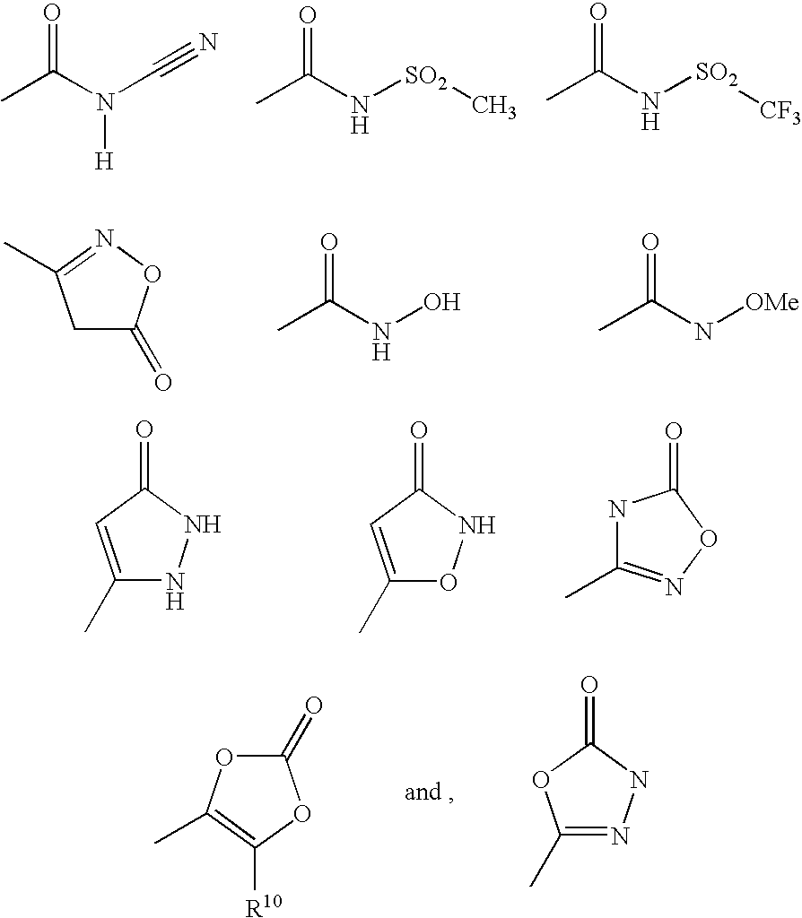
CC(N(C#N)[H])=O.CC(N[SO2]C)=O.CC(N[SO2][CF3])=O.C1C(=O)ON=C1C.CC(NO)=O.CC(N[OMe])=O.C1(C)=CC(=O)NN1.C1(C)=CC(=O)NO1.N1C(C)=NOC1=O.C1(C)=NNC(=O)O1.C1(=O)OC(C)=C([R10])O1
